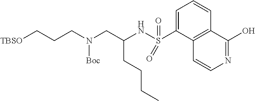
[TBSO]CCCN(CC(NS(=O)(=O)C1=CC=CC2=C1C=CN=C2O)CCCC)[Boc]
